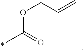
O(C(C)=O)CC=C
